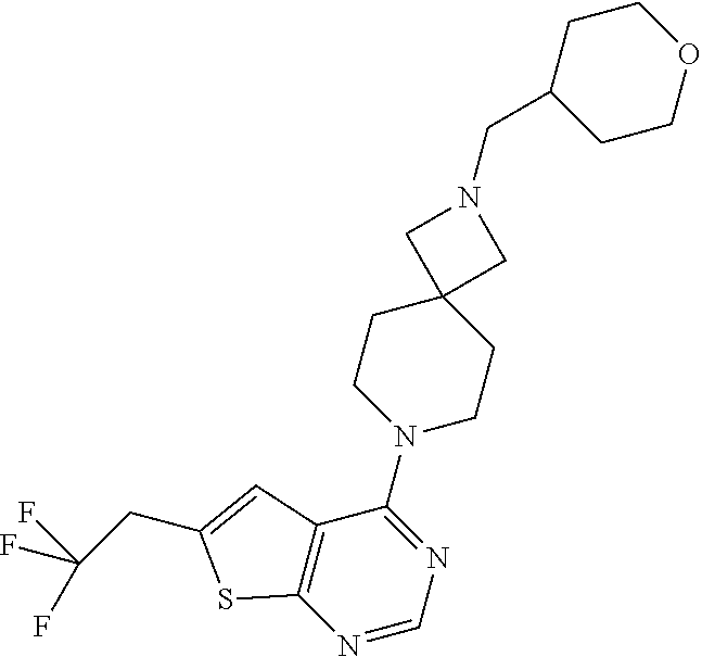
N1=CN=C(N2CCC3(CC2)CN(CC2CCOCC2)C3)C2=C1SC(CC(F)(F)F)=C2
